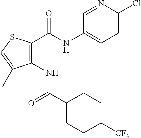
C1(C(NC2=CC=C(Cl)N=C2)=O)=C(NC(C2CCC([CF3])CC2)=O)C(C)=CS1
